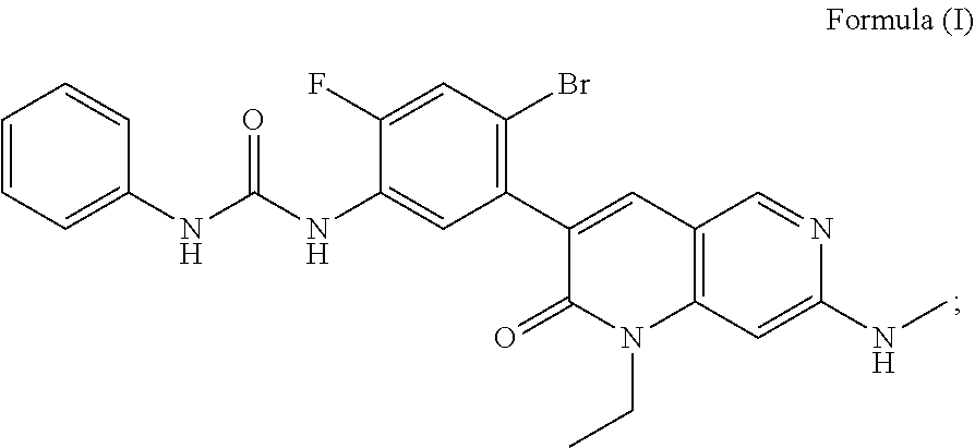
C1=CC=C(NC(NC2=CC(C3=CC4=C(N(CC)C3=O)C=C(NC)N=C4)=C(Br)C=C2F)=O)C=C1
